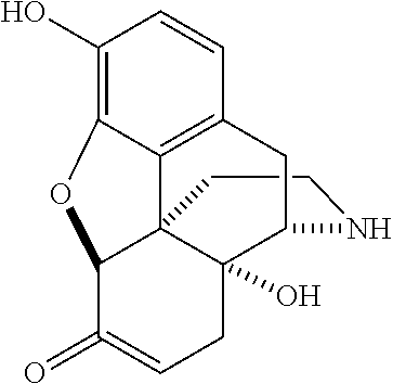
C1CNC2C3(O)C14C1=C(C=CC(O)=C1OC4C(=O)=CC3)C2
